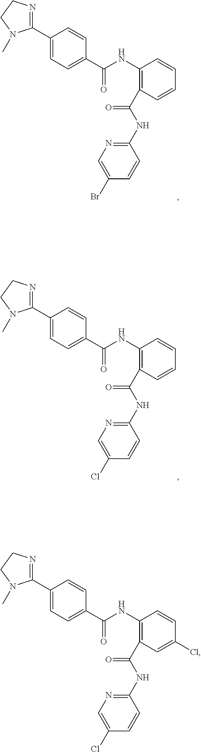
C1(C2=NCCN2C)=CC=C(C(NC2=C(C(NC3=NC=C(Br)C=C3)=O)C=CC=C2)=O)C=C1.C1(C2=NCCN2C)=CC=C(C(NC2=C(C(NC3=NC=C(Cl)C=C3)=O)C=CC=C2)=O)C=C1.C1(C2=NCCN2C)=CC=C(C(NC2=C(C(NC3=NC=C(Cl)C=C3)=O)C=C(Cl)C=C2)=O)C=C1
